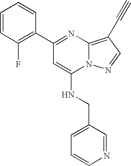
C1(C2=C(F)C=CC=C2)=NC2=C(C#C)C=NN2C(NCC2=CC=CN=C2)=C1
